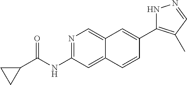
N1=C(NC(=O)C2CC2)C=C2C(=C1)C=C(C1=C(C)C=NN1)C=C2
